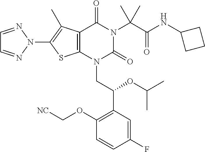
C12=C(N(CC(C3=C(OC[NC])C=CC(F)=C3)OC(C)C)C(=O)N(C(C(NC3CCC3)=O)(C)C)C1=O)SC(N1N=CC=N1)=C2C
